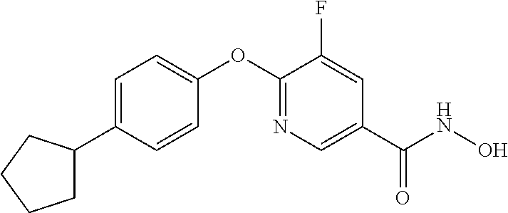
C1=C(C2CCCC2)C=CC(OC2=NC=C(C(NO)=O)C=C2F)=C1
